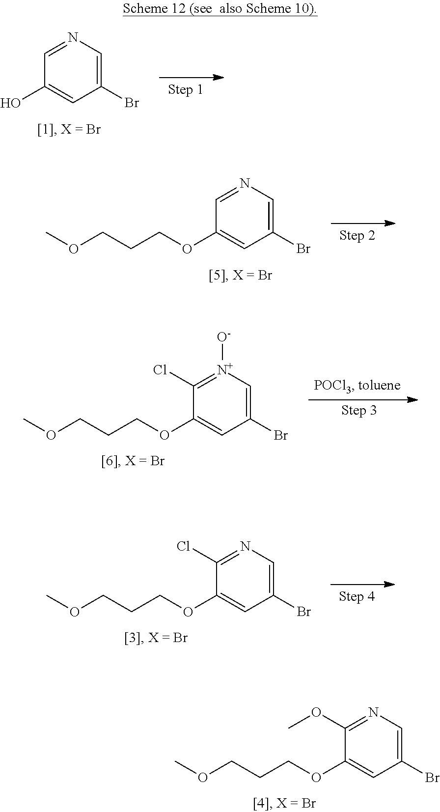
C1=NC=C(Br)C=C1O.C1=NC=C(Br)C=C1OCCCOC.C1(OC)=NC=C(Br)C=C1OCCCOC.C1(Cl)=[N+]([O-])C=C(Br)C=C1OCCCOC.C1(Cl)=NC=C(Br)C=C1OCCCOC
